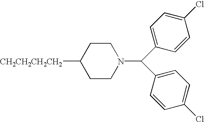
C1CN(C(C2=CC=C(Cl)C=C2)C2=CC=C(Cl)C=C2)CCC1[CH2CH2CH2CH2]
